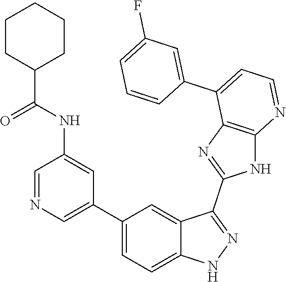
C1=NC=C(C2=CC=C3C(=C2)C(C2=NC4=C(N2)N=CC=C4C2=CC(F)=CC=C2)=NN3)C=C1NC(=O)C1CCCCC1
